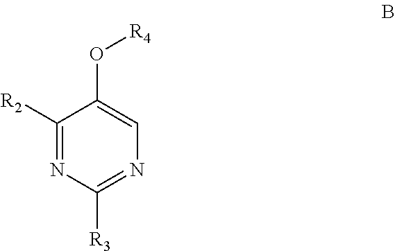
C1([R2])=NC([R3])=NC=C1O[R4]
